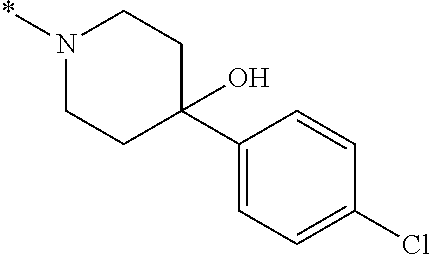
N1(*)CCC(C2=CC=C(Cl)C=C2)(O)CC1
